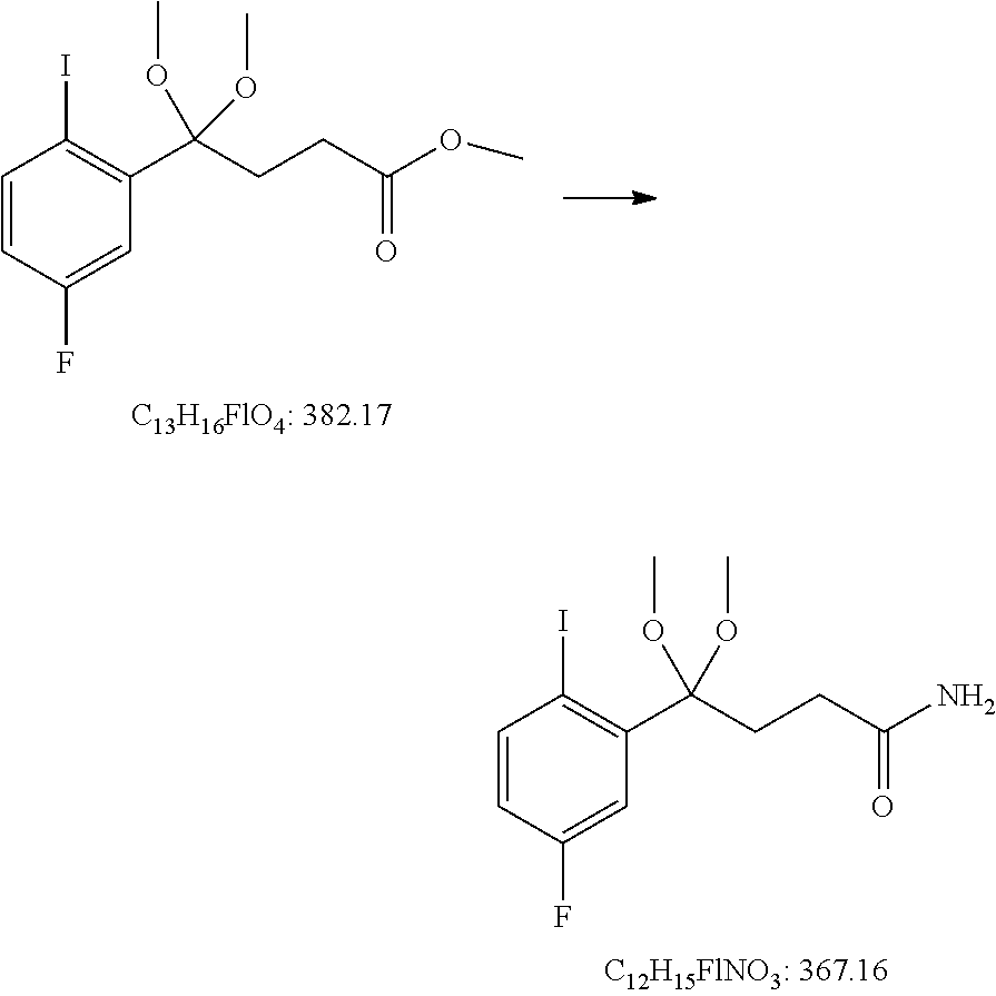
C1=CC(F)=CC(C(CCC(N)=O)(OC)OC)=C1I.C1=CC(F)=CC(C(CCC(OC)=O)(OC)OC)=C1I
